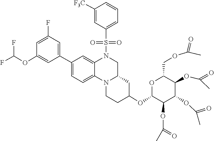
O=S(N1CC2N(CCC(OC3OC(COC(=O)C)C(OC(=O)C)C(OC(=O)C)C3OC(C)=O)C2)C2=CC=C(C3=CC(F)=CC(OC(F)F)=C3)C=C12)(=O)C1=CC=CC([F3C])=C1
